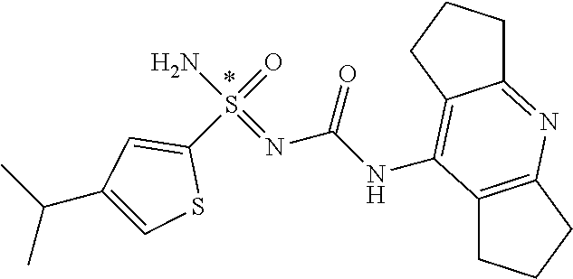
C12=C(CCC1)N=C1C(=C2NC(N=S(N)(=O)C2=CC(C(C)C)=CS2)=O)CCC1
